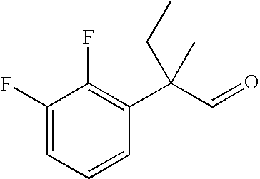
C1(F)=CC=CC(C(C=O)(C)CC)=C1F
